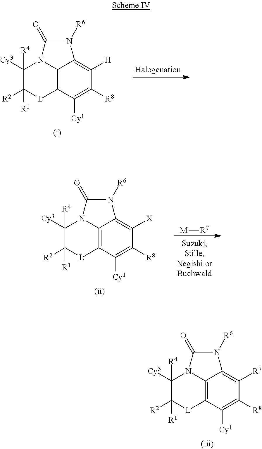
C12=C3C([Cy1])=C([R8])C([H])=C1N([R6])C(=O)N2C([Cy3])([R4])C([R2])([R1])[L]3.C12=C3C([Cy1])=C([R8])C([X])=C1N([R6])C(=O)N2C([Cy3])([R4])C([R2])([R1])[L]3.[M][R7].C12=C3C([Cy1])=C([R8])C([R7])=C1N([R6])C(=O)N2C([Cy3])([R4])C([R2])([R1])[L]3
